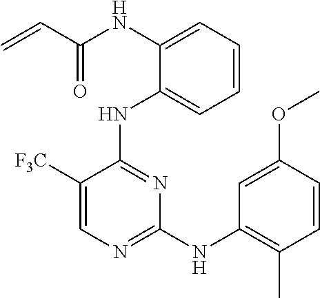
N(C1=CC=CC=C1NC1=NC(NC2=C(C)C=CC(OC)=C2)=NC=C1[F3C])C(C=C)=O
